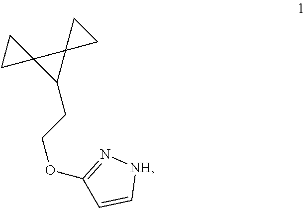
[NH]1N=C(OCCC2C3(C24CC4)CC3)C=C1
